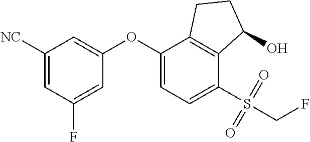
C1([NC])=CC(F)=CC(OC2=CC=C(S(CF)(=O)=O)C3=C2CCC3O)=C1
